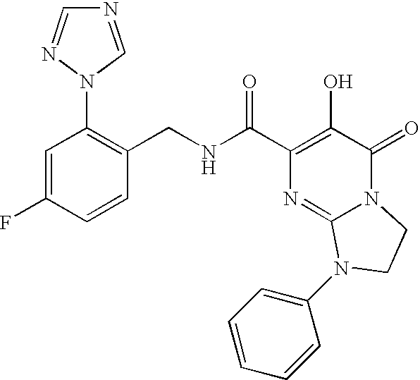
N(C(C1=C(O)C(=O)N2C(=N1)N(C1=CC=CC=C1)CC2)=O)CC1=C(N2C=NC=N2)C=C(F)C=C1
